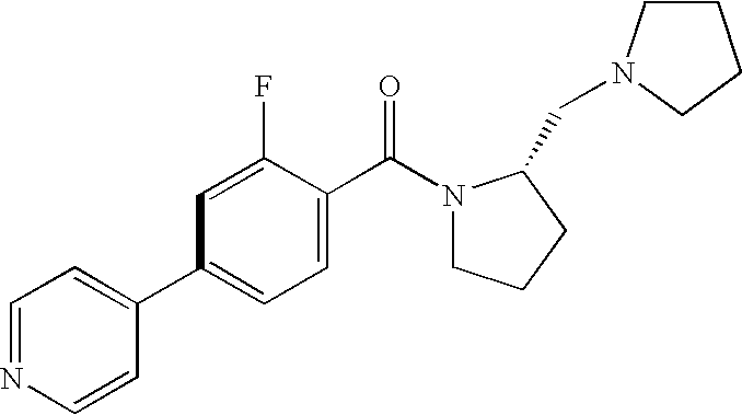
C1=C(F)C(C(N2CCCC2CN2CCCC2)=O)=CC=C1C1=CC=NC=C1
